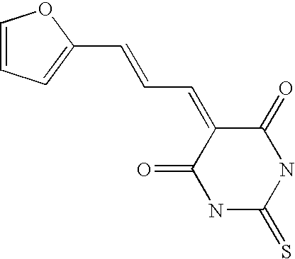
N1C(=S)NC(=O)C(=CC=CC2=CC=CO2)C1=O
